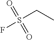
O=S(CC)(F)=O
